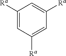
C1=C([Ra])C=C([Ra])C=C1[Ra]
